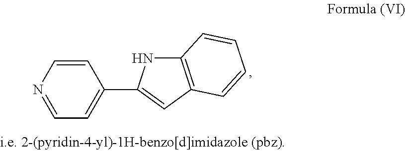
C1=CN=CC=C1C1=CC2=C(N1)C=CC=C2
